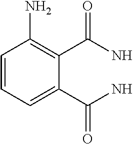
C1=CC=C(C(N)=O)C(C(N)=O)=C1N
